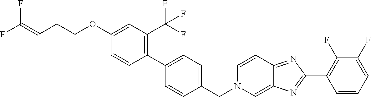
C1(OCCC=C(F)F)=CC(C(F)(F)F)=C(C2=CC=C(CN3C=C4C(=NC(C5=C(F)C(F)=CC=C5)=N4)C=C3)C=C2)C=C1
